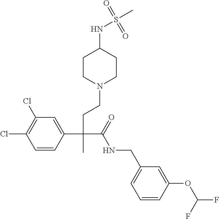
C1=CC(C(CCN2CCC(NS(C)(=O)=O)CC2)(C(=O)NCC2=CC=CC(OC(F)F)=C2)C)=CC(Cl)=C1Cl
